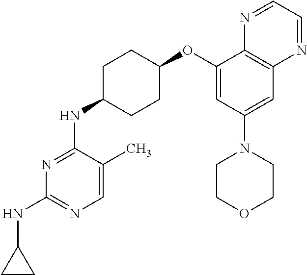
C1(OC2CCC(NC3=NC(NC4CC4)=NC=C3C)CC2)=CC(N2CCOCC2)=CC2=C1N=CC=N2
